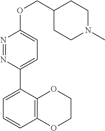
N1=NC(C2=CC=CC3=C2OCCO3)=CC=C1OCC1CCN(C)CC1
